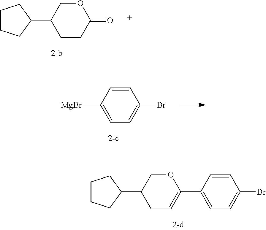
C1CCC(C2CCC(=O)OC2)C1.[MgBr]C1=CC=C(Br)C=C1.C1CCC(C2CC=C(C3=CC=C(Br)C=C3)OC2)C1
